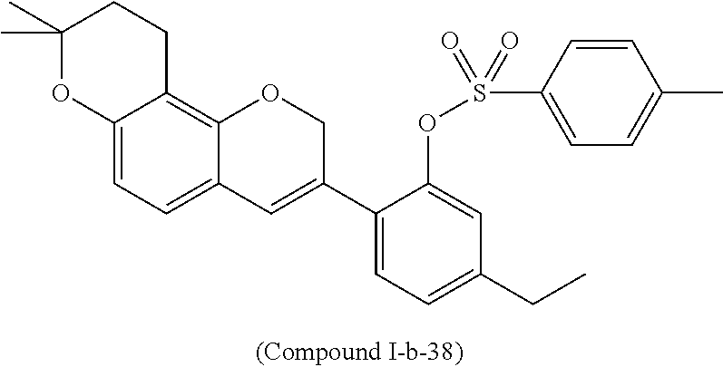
C1(C2=CC3=CC=C4C(=C3OC2)CCC(C)(C)O4)=CC=C(CC)C=C1OS(C1=CC=C(C)C=C1)(=O)=O
